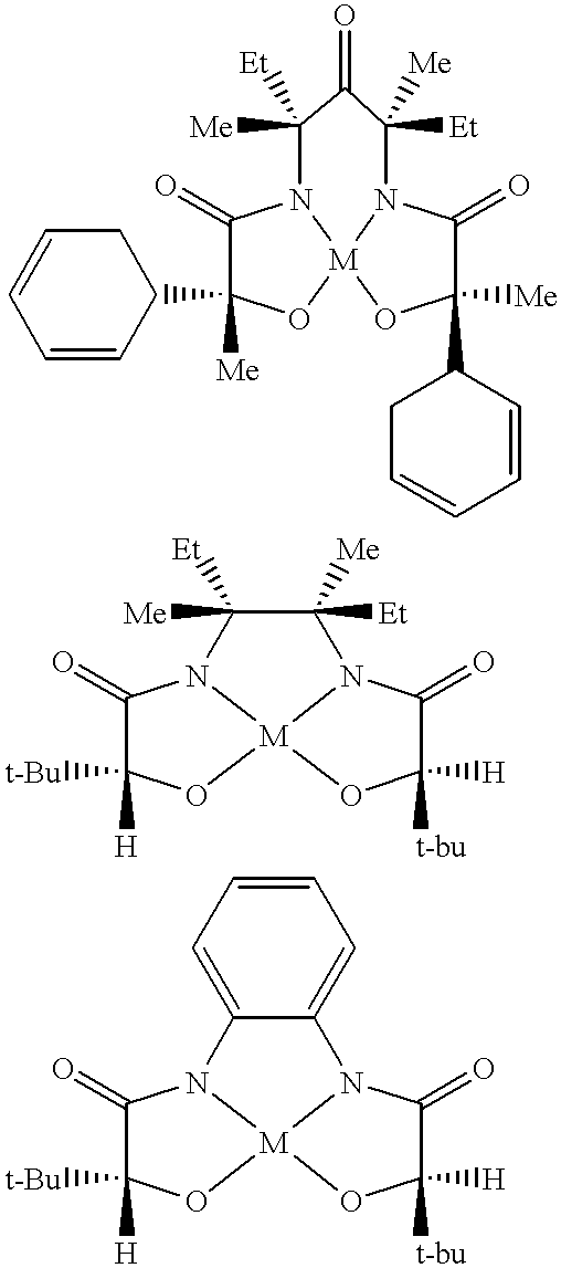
C1C=CC=CC1C1([Me])C(=O)N2[M]3(O1)OC(C1CC=CC=C1)([Me])C(=O)N3C([Et])([Me])C(=O)C2([Me])[Et].C1([H])([t-Bu])C(=O)N2[M]3(O1)OC([t-bu])([H])C(=O)N3C([Et])([Me])C2([Me])[Et].C1([H])([t-Bu])C(=O)N2[M]3(O1)OC([t-bu])([H])C(=O)N3C1=CC=CC=C21
